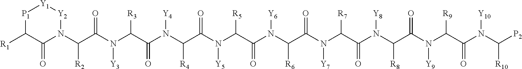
C1([R1])C(=O)N(C(C(N(C(C(N(C(C(N(C(C(N(C(C(N(C(C(N(C(C(N(C(C(N(C([P2])[R10])[Y10])=O)[R9])[Y9])=O)[R8])[Y8])=O)[R7])[Y7])=O)[R6])[Y6])=O)[R5])[Y5])=O)[R4])[Y4])=O)[R3])[Y3])=O)[R2])[Y2][Y1][P1]1
